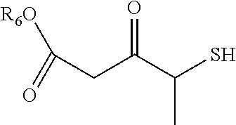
C(CC(C(S)C)=O)(=O)[R6O]
